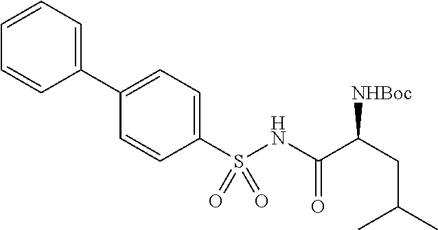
C1(C2=CC=CC=C2)=CC=C(S(NC(C(CC(C)C)[NHBoc])=O)(=O)=O)C=C1
